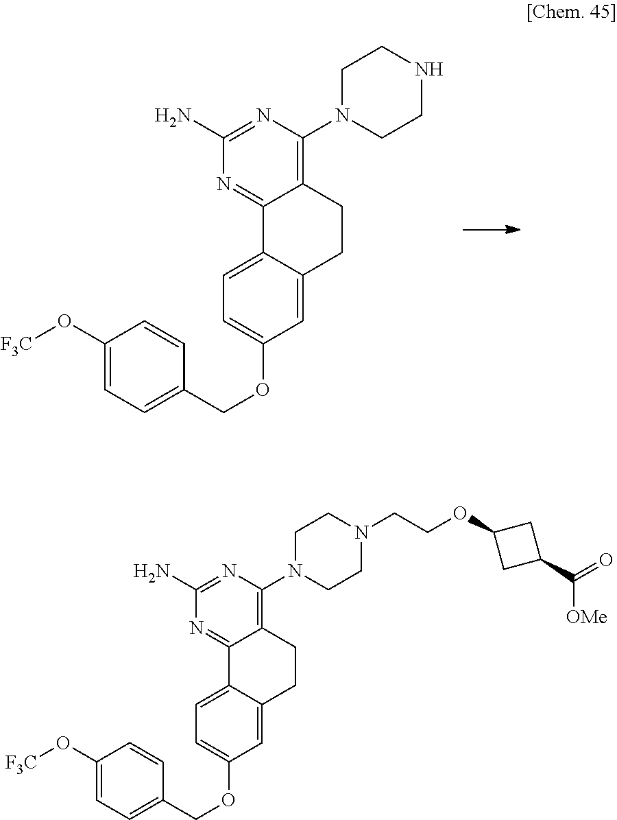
C1=C2C(=CC(OCC3=CC=C(O[F3C])C=C3)=C1)CCC1=C(N3CCNCC3)N=C(N)N=C21.C1=C2C(=CC(OCC3=CC=C(O[F3C])C=C3)=C1)CCC1=C(N3CCN(CCOC4CC(C(=O)[OMe])C4)CC3)N=C(N)N=C21
